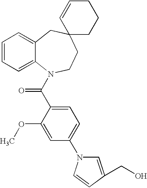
C1=CC=C2C(=C1)CC1(CCN2C(C2=CC=C(N3C=C(CO)C=C3)C=C2OC)=O)CCCC=C1
